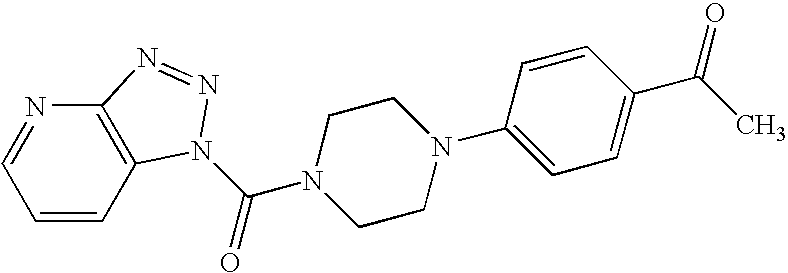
C1=CC2=C(N=C1)N=NN2C(N1CCN(C2=CC=C(C(C)=O)C=C2)CC1)=O
